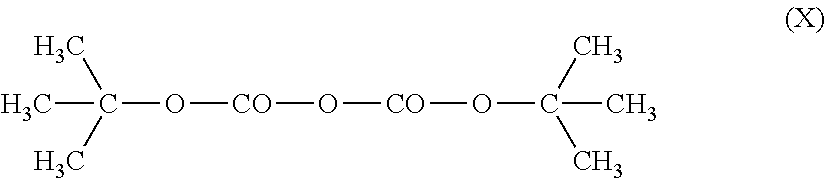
C(O[CO]O[CO]OC(C)(C)C)(C)(C)C
